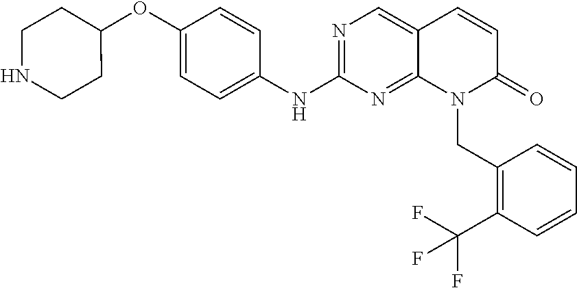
N1=C(NC2=CC=C(OC3CCNCC3)C=C2)N=C2C(=C1)C=CC(=O)N2CC1=C(C(F)(F)F)C=CC=C1
